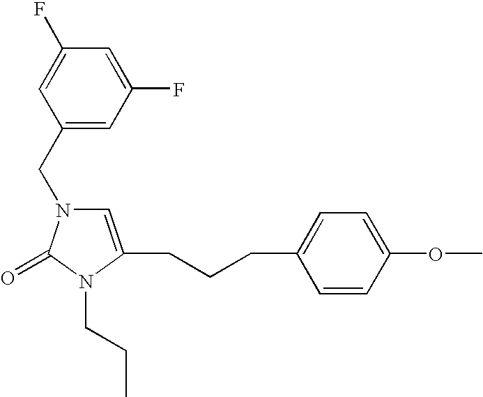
C1(CN2C=C(CCCC3=CC=C(OC)C=C3)N(CCC)C2=O)=CC(F)=CC(F)=C1
